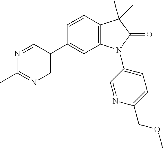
C1=CC2=C(C=C1C1=CN=C(C)N=C1)N(C1=CC=C(COC)N=C1)C(=O)C2(C)C
